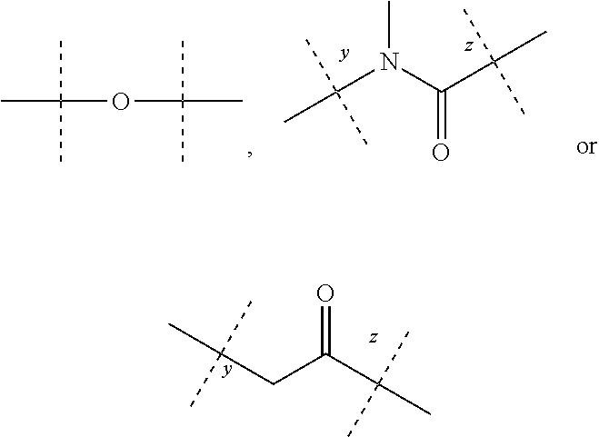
C(CC(C(C)(C)C)=O)(C)(C)C.O(C(C)(C)C)C(C)(C)C.C(N(C(C(C)(C)C)=O)C)(C)(C)C
